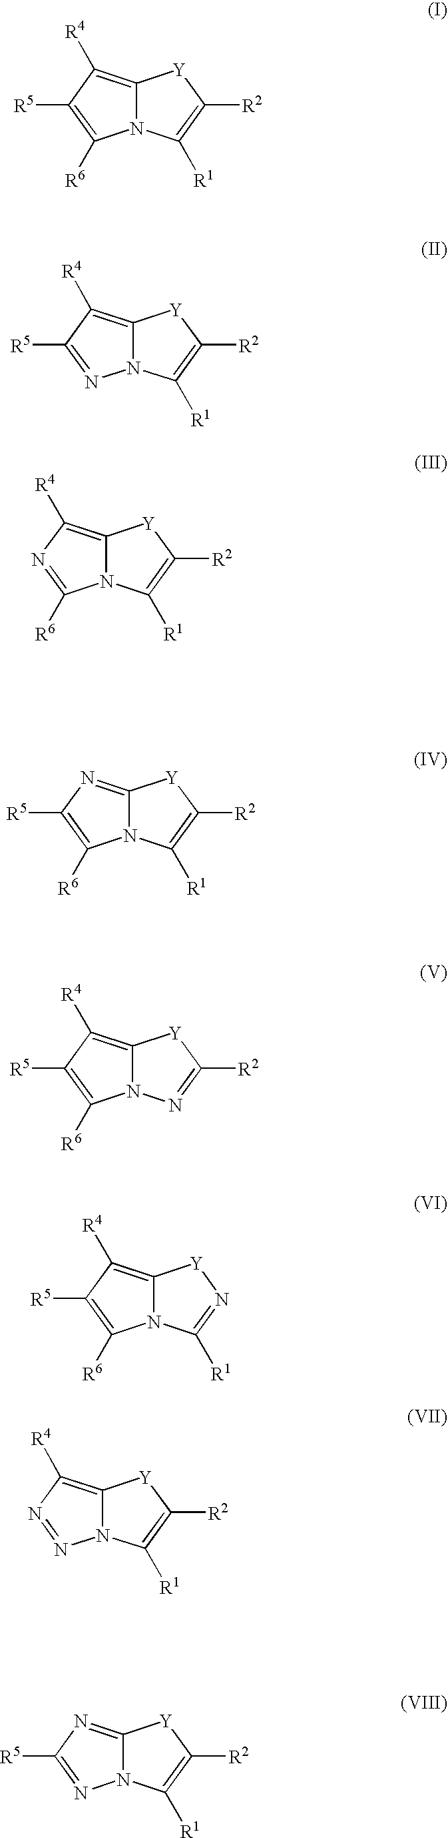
C12=C([R4])C([R5])=C([R6])N1C([R1])=C([R2])[Y]2.C12=C([R4])C([R5])=NN1C([R1])=C([R2])[Y]2.C12=C([R4])N=C([R6])N1C([R1])=C([R2])[Y]2.C12=NC([R5])=C([R6])N1C([R1])=C([R2])[Y]2.C12=C([R4])C([R5])=C([R6])N1N=C([R2])[Y]2.C12=C([R4])C([R5])=C([R6])N1C([R1])=N[Y]2.C12=C([R4])N=NN1C([R1])=C([R2])[Y]2.C12=NC([R5])=NN1C([R1])=C([R2])[Y]2
